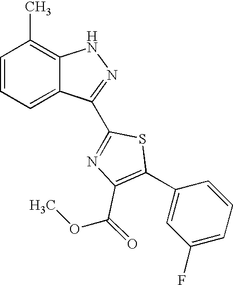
C1=CC=C2C(=C1C)NN=C2C1=NC(C(OC)=O)=C(C2=CC(F)=CC=C2)S1
